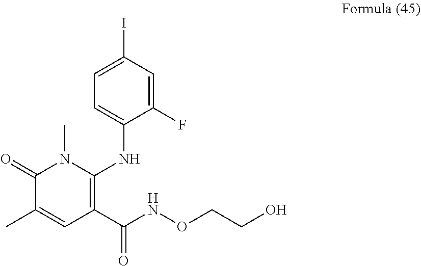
C1=C(NC2=C(C(NOCCO)=O)C=C(C)C(=O)N2C)C(F)=CC(I)=C1
